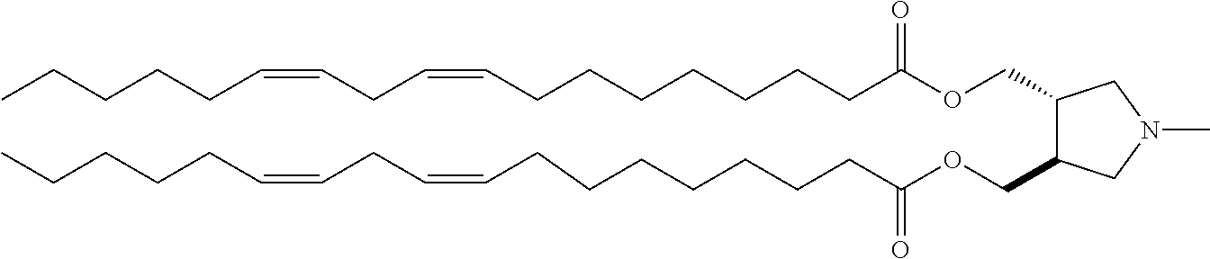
C1(COC(CCCCCCCC=CCC=CCCCCC)=O)C(COC(CCCCCCCC=CCC=CCCCCC)=O)CN(C)C1
